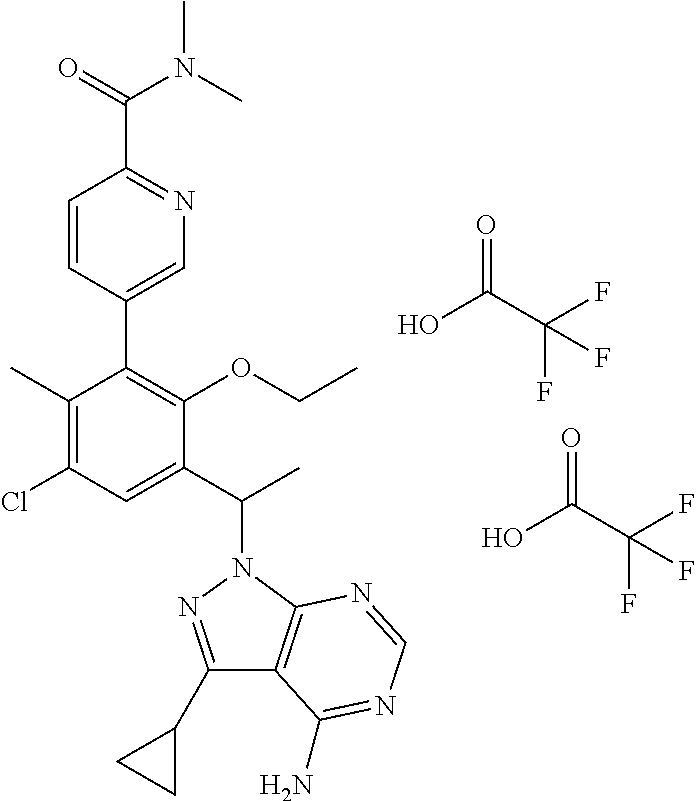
OC(C(F)(F)F)=O.OC(C(F)(F)F)=O.C1(C)=C(Cl)C=C(C(C)N2N=C(C3CC3)C3=C2N=CN=C3N)C(OCC)=C1C1=CN=C(C(=O)N(C)C)C=C1
